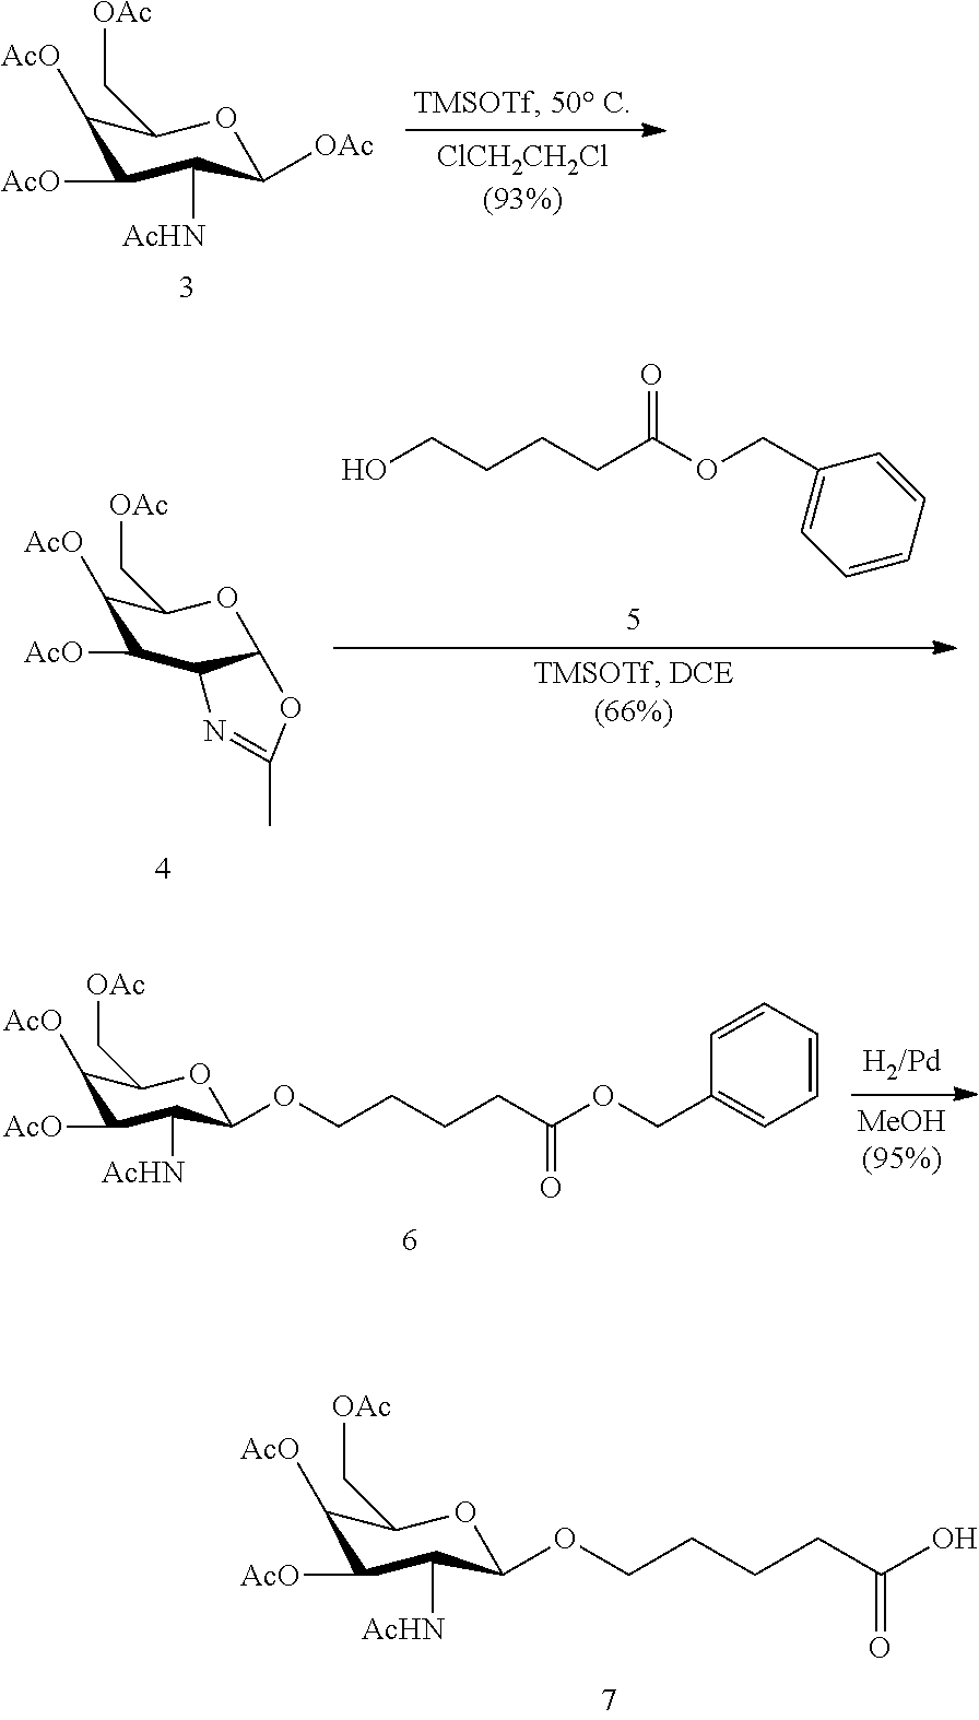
C1([AcO])C([AcO])C([AcHN])C([OAc])OC1C[OAc].C1(COC(CCCCO)=O)=CC=CC=C1.C1([AcO])C([AcO])C2C(OC1C[OAc])OC(C)=N2.C1([AcO])C([AcO])C([AcHN])C(OCCCCC(OCC2=CC=CC=C2)=O)OC1C[OAc].C1([AcO])C([AcO])C([AcHN])C(OCCCCC(O)=O)OC1C[OAc]
